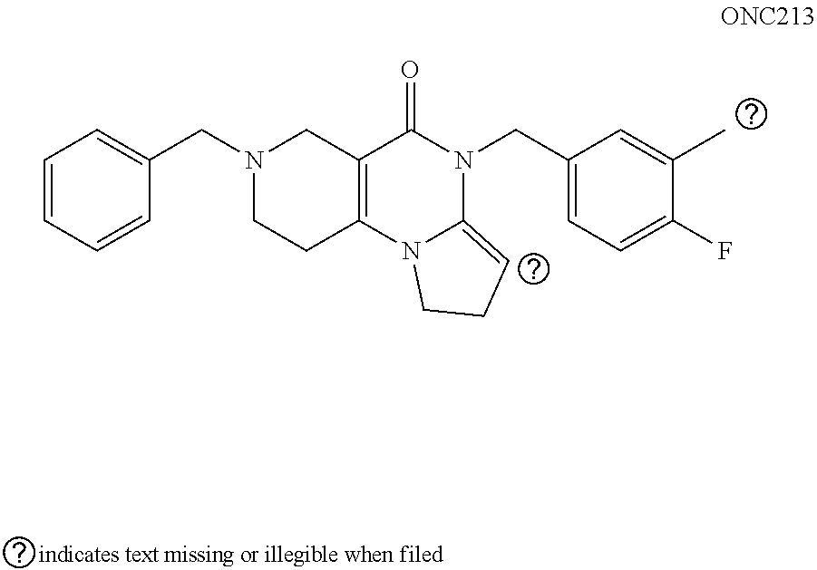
C12=C(N3C(=CCC3)N(CC3=CC=C(F)C(C)=C3)C1=O)CCN(CC1=CC=CC=C1)C2
